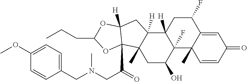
C1(F)CC2([H])C(F)(C3(C)C1=CC(=O)C=C3)C(O)CC1(C)C2([H])CC2([H])C1(C(=O)CN(CC1=CC=C(OC)C=C1)C)OC(CCC)O2
